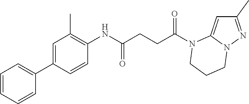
C1(C)=NN2C(=C1)N(C(CCC(NC1=C(C)C=C(C3=CC=CC=C3)C=C1)=O)=O)CCC2
